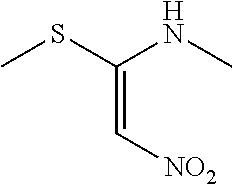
C(=C(SC)NC)[NO2]
